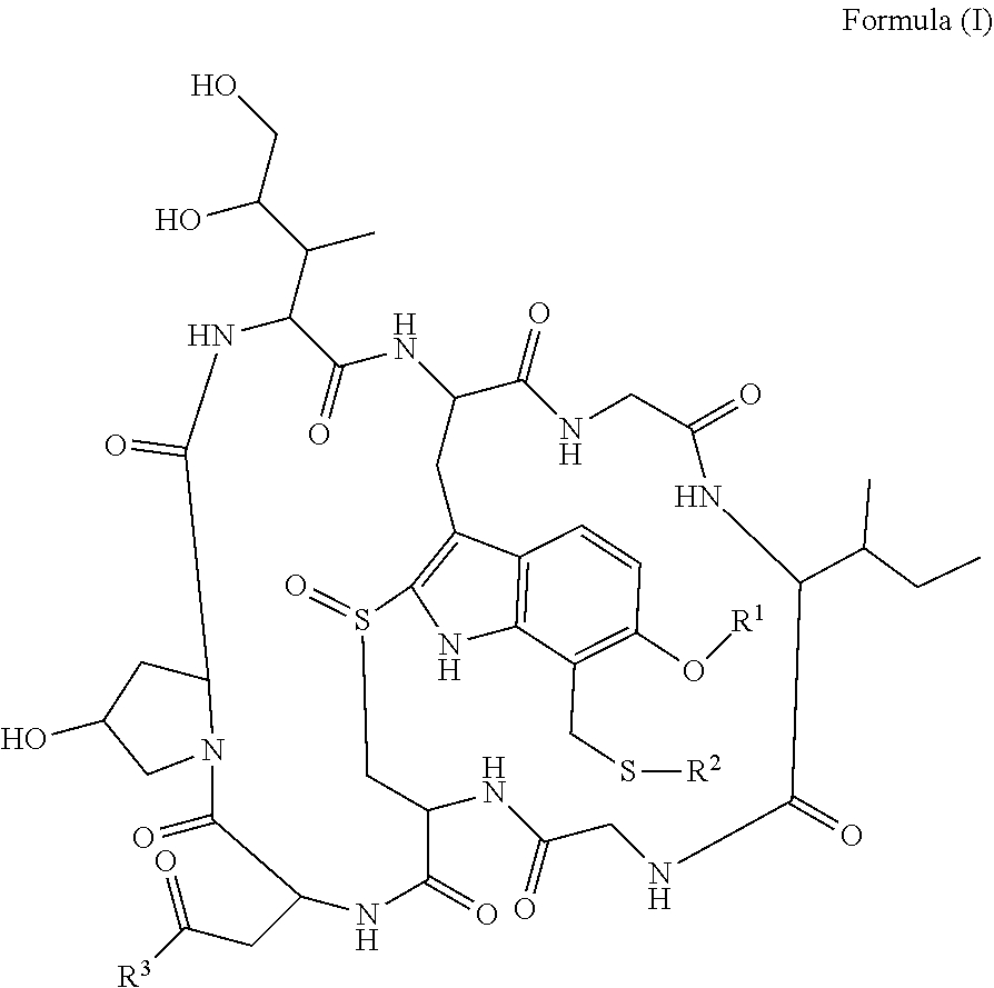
OCC(C(C1C(=O)NC2CC3=C(NC4=C3C=CC(O[R1])=C4CS[R2])S(=O)CC(NC(=O)CNC(=O)C(C(C)CC)NC(=O)CNC2=O)C(=O)NC(CC([R3])=O)C(=O)N2C(CC(O)C2)C(=O)N1)C)O
